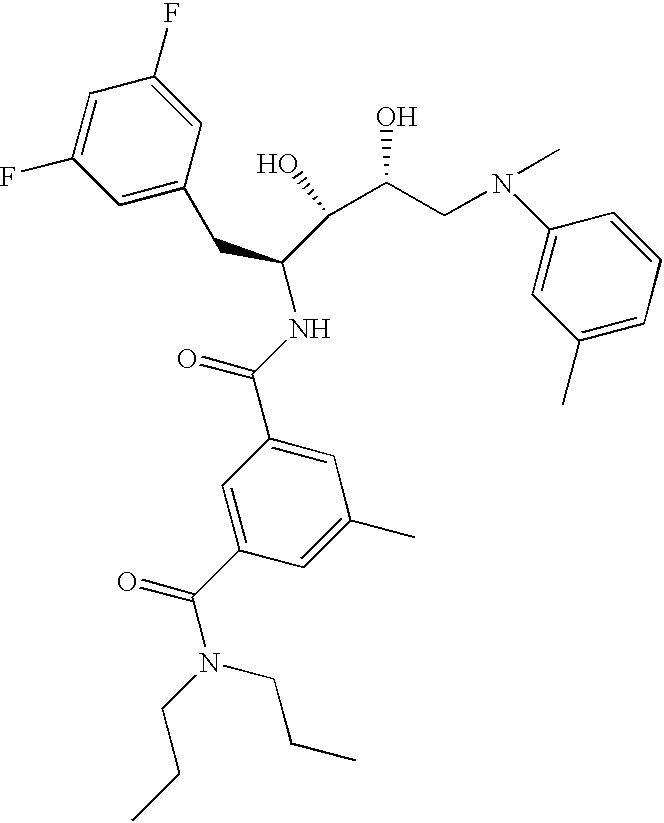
C1=C(F)C=C(CC(C(C(O)CN(C)C2=CC(C)=CC=C2)O)NC(C2=CC(C)=CC(C(N(CCC)CCC)=O)=C2)=O)C=C1F
